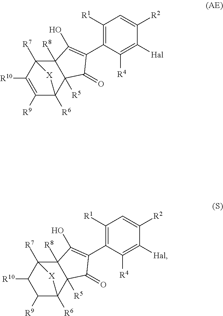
C1([R1])=C(C2=C(O)C3([R8])C4([R7])C([R10])=C([R9])C([R6])(C3([R5])C2=O)[X]4)C([R4])=C([Hal])C([R2])=C1.C1([R1])=C(C2=C(O)C3([R8])C4([R7])C([R10])C([R9])C([R6])(C3([R5])C2=O)[X]4)C([R4])=C([Hal])C([R2])=C1
